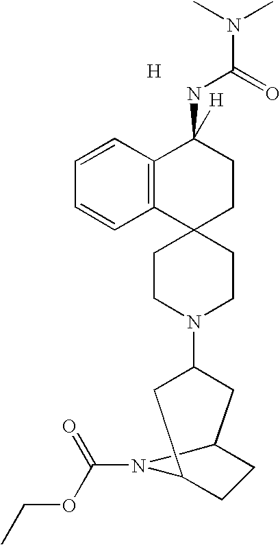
C1CN(C2CC3CCC(C2)N3C(=O)OCC)CCC12CCC(NC(=O)N(C)C)([H])C1=C2C=CC=C1.[H]
